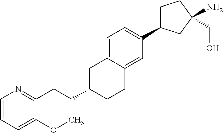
C1=C2C(=CC(C3CCC(N)(CO)C3)=C1)CCC(CCC1=NC=CC=C1OC)C2
